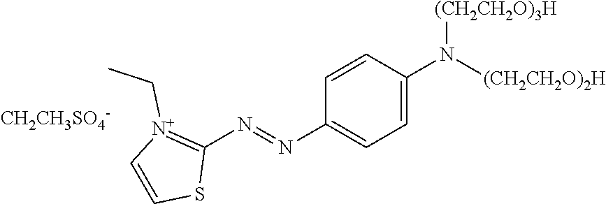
N(C1=CC=C(N([(CH2CH2O)2H])[(CH2CH2O)3H])C=C1)=NC1=[N+](CC)C=CS1.[CH2CH3SO4-]
